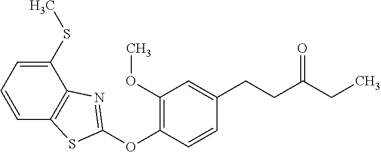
C1(OC2=C(OC)C=C(CCC(CC)=O)C=C2)=NC2=C(S1)C=CC=C2SC
